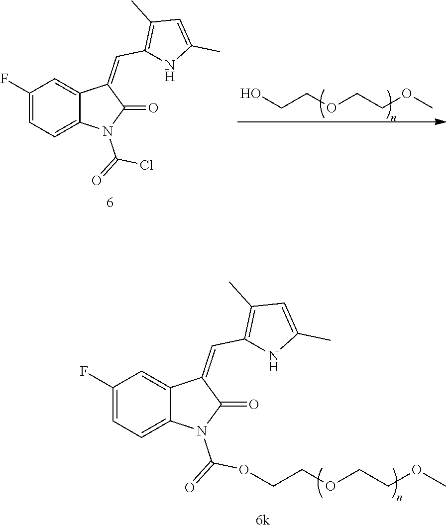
C1(F)=CC=C2C(=C1)C(=CC1=C(C)C=C(C)N1)C(=O)N2C(=O)OCCOCCOC.C1(F)=CC=C2C(=C1)C(=CC1=C(C)C=C(C)N1)C(=O)N2C(=O)Cl.OCCOCCOC
